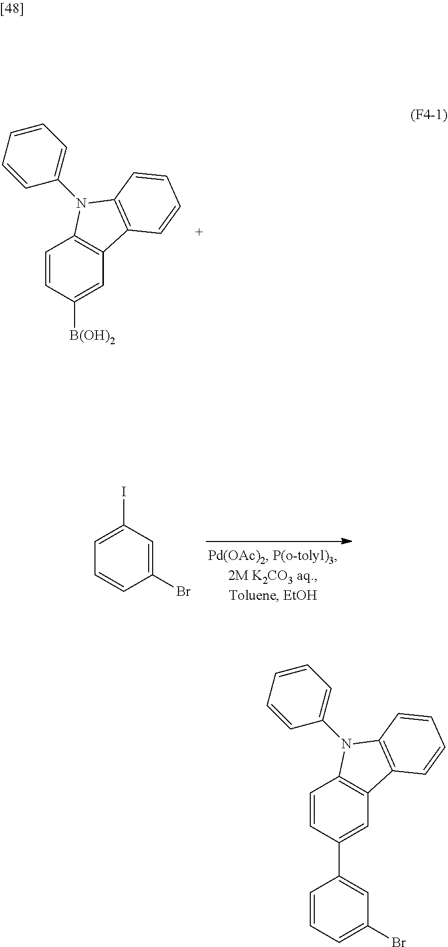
C1(Br)=CC(I)=CC=C1.C1=CC([B(OH)2])=CC2=C1N(C1=CC=CC=C1)C1=C2C=CC=C1.C1(Br)=CC=CC(C2=CC3=C(C=C2)N(C2=CC=CC=C2)C2=C3C=CC=C2)=C1
